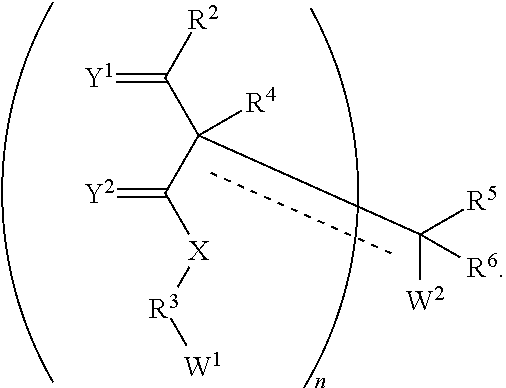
C(=[Y1])(c(C(=[Y2])[X][R3][W1])([R4])c([R5])([W2])[R6])[R2]
